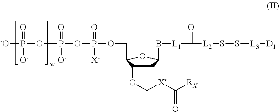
C1C(OC[X]C([RX])=O)C(COP(OP(OP([-O])(=O)[O-])(=O)[O-])(=O)[X-])OC1B[L1]C([L2]SS[L3][D1])=O
